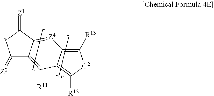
C1(=[Z2])C2=C([R11])C3=C([R12])[G2]C([R13])=C3[Z4]=C2C(=[Z1])*1
